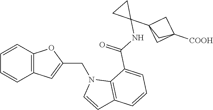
C12=C(C=CC=C1)OC(CN1C=CC3=C1C(C(NC1(C45CC([COOH])(C4)C5)CC1)=O)=CC=C3)=C2
